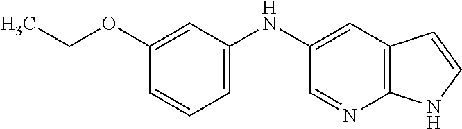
CCOC1=CC(NC2=CC3=C(N=C2)NC=C3)=CC=C1
